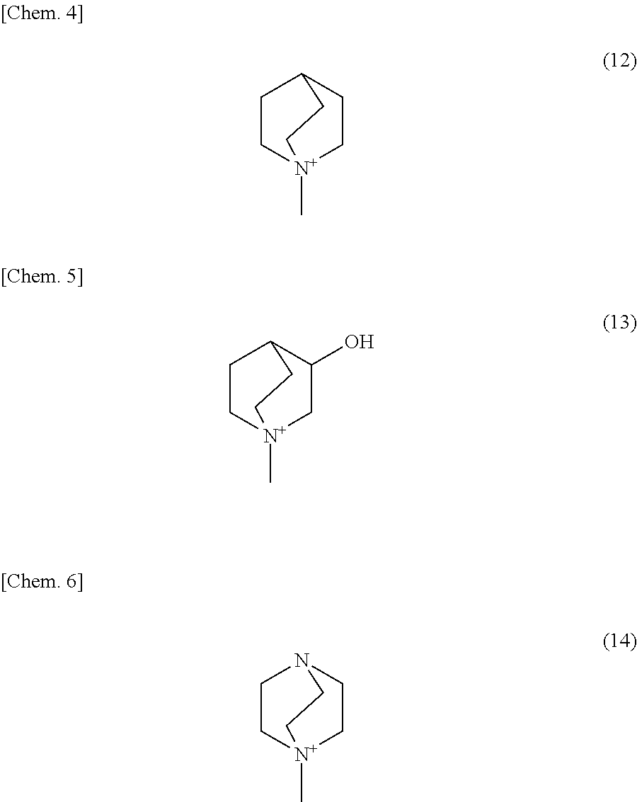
C1C[N+]2(C)CCC1CC2.C1C[N+]2(C)CC(O)C1CC2.C1C[N+]2(C)CCN1CC2
